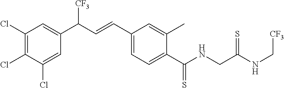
C1(Cl)=C(Cl)C=C(C(C=CC2=CC=C(C(NCC(NC[CF3])=S)=S)C(C)=C2)[CF3])C=C1Cl
